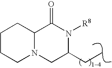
C1CCN2C(C1)C(=O)N([R8])C(CC)C2
